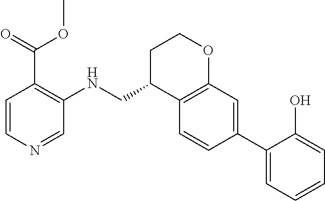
C1C(CNC2=C(C(=O)OC)C=CN=C2)C2=C(OC1)C=C(C1=CC=CC=C1O)C=C2
